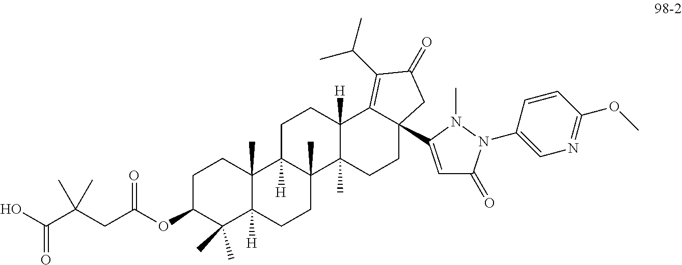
C1C(OC(CC(C(O)=O)(C)C)=O)C(C)(C)C2([H])C(C)(C1)C1([H])C(C)(CC2)C2(C)C([H])(CC1)C1=C(C(C)C)C(=O)CC1(C1=CC(=O)N(C3=CN=C(OC)C=C3)N1C)CC2
